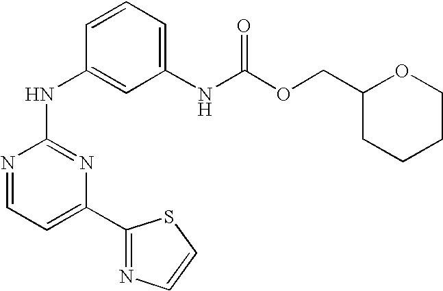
N1=CC=C(C2=NC=CS2)N=C1NC1=CC(NC(OCC2CCCCO2)=O)=CC=C1
